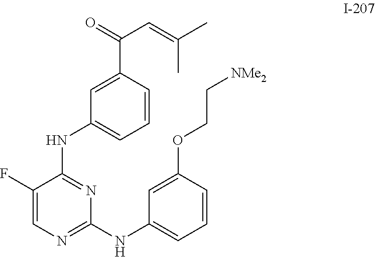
C1(F)=CN=C(NC2=CC=CC(OCC[NMe2])=C2)N=C1NC1=CC=CC(C(C=C(C)C)=O)=C1
